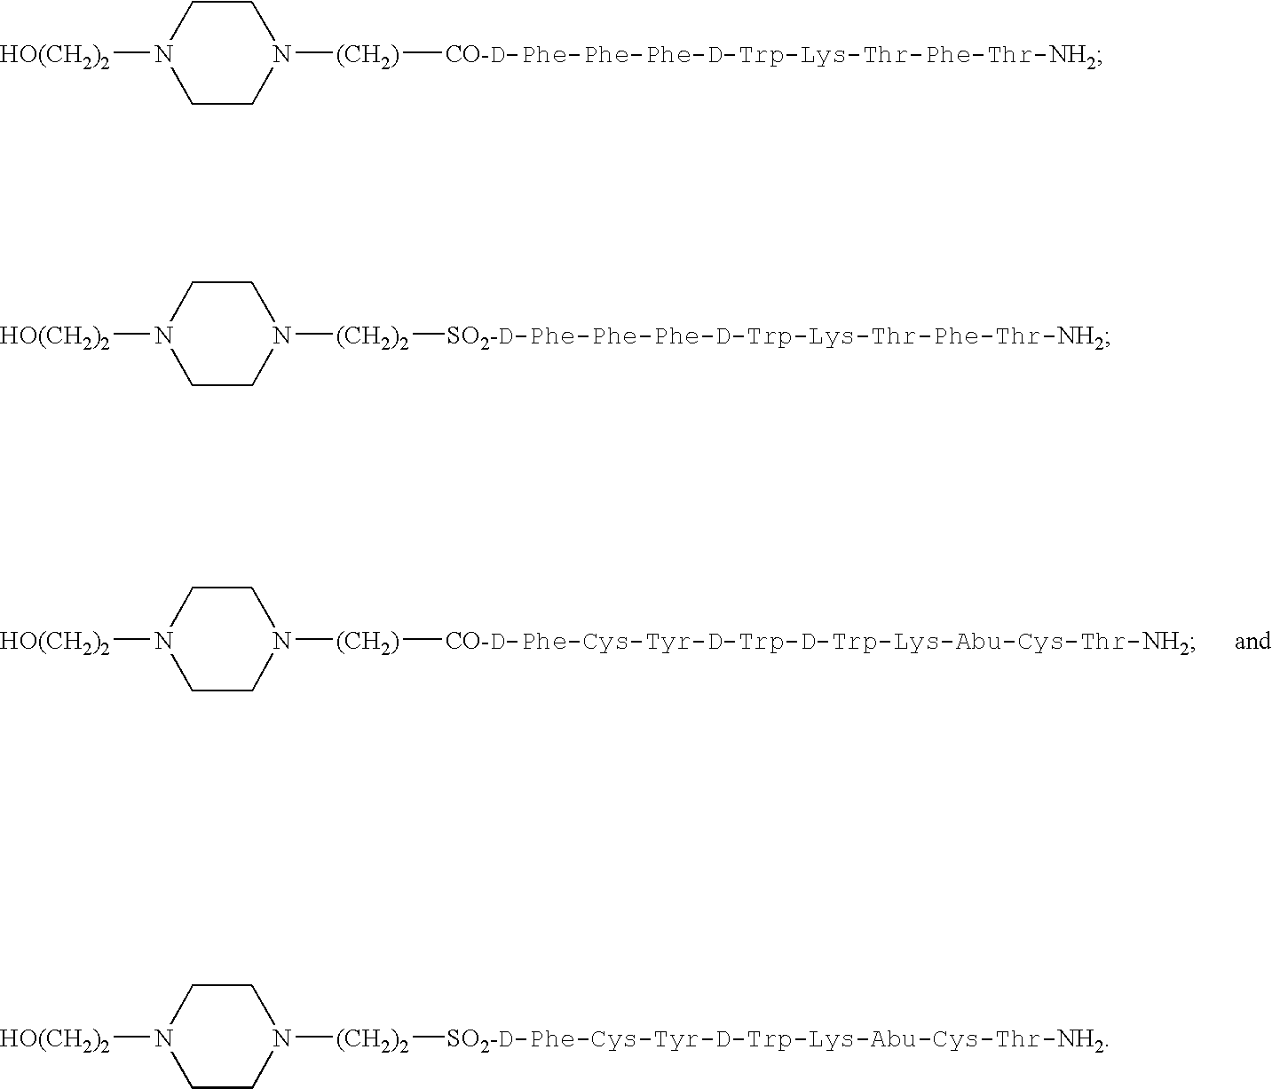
C1CN([(CH2)2][SO2-D-Phe-Cys-Tyr-D-Trp-Lys-Abu-Cys-Thr-NH2])CCN1[HO(CH2)2].C1CN([(CH2)][CO-D-Phe-Cys-Tyr-D-Trp-D-Trp-Lys-Abu-Cys-Thr-NH2])CCN1[HO(CH2)2].C1CN([(CH2)][CO-D-Phe-Phe-Phe-D-Trp-Lys-Thr-Phe-Thr-NH2])CCN1[HO(CH2)2].C1CN([(CH2)2][SO2-D-Phe-Phe-Phe-D-Trp-Lys-Thr-Phe-Thr-NH2])CCN1[HO(CH2)2]
